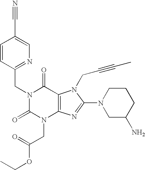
C1=CC(CN2C(=O)N(CC(OCC)=O)C3=C(C2=O)N(CC#CC)C(N2CC(N)CCC2)=N3)=NC=C1C#N
